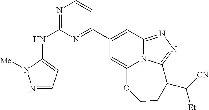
N1=C(NC2=CC=NN2[Me])N=C(C2=CC3=NN=C4N3C(=C2)OCCC4C([CN])[Et])C=C1
